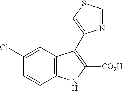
C1(Cl)=CC2=C(C=C1)NC([CO2H])=C2C1=CSC=N1
